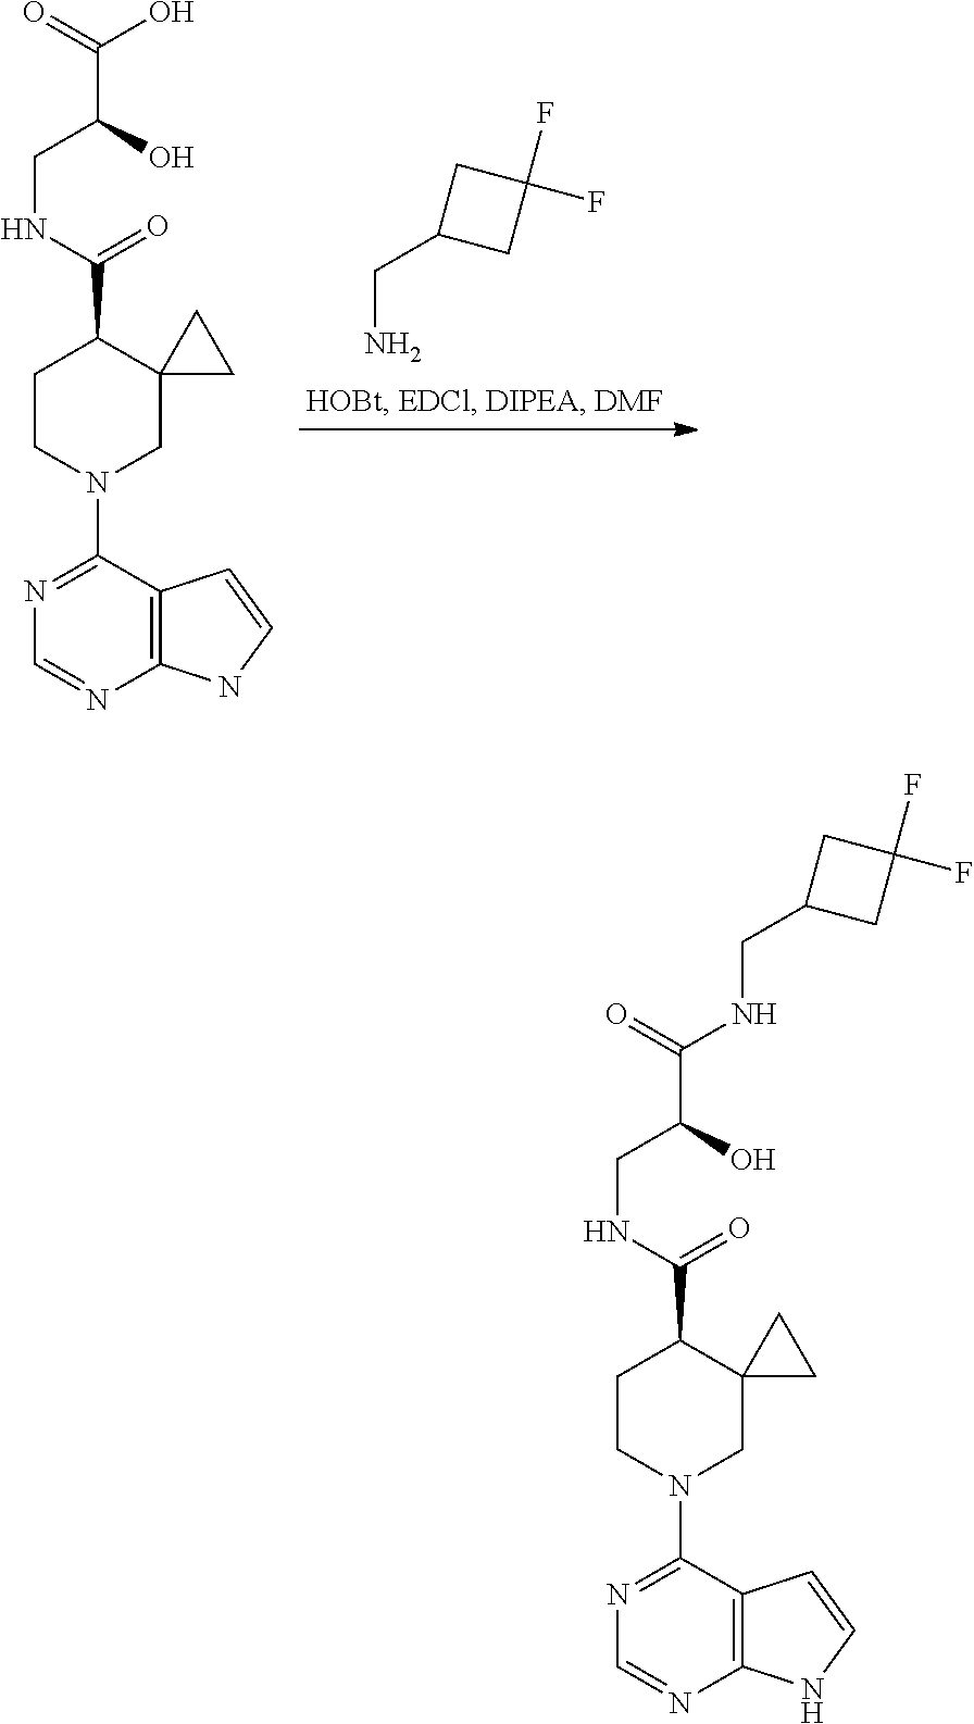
C1CN(C2=NC=NC3=C2C=CN3)CC2(C1C(NCC(C(=O)O)O)=O)CC2.C(N)C1CC(F)(F)C1.C1CN(C2=NC=NC3=C2C=CN3)CC2(C1C(NCC(C(=O)NCC1CC(F)(F)C1)O)=O)CC2
